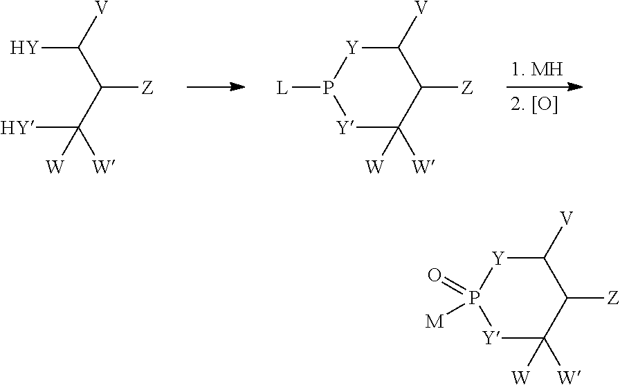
[HY]C(C(C([Y])[V])[Z])([W])[W].[Y]1C([W])([W])C([Z])C([V])[Y]P1[L].[Y]1C([W])([W])C([Z])C([V])[Y]P1([M])=O
